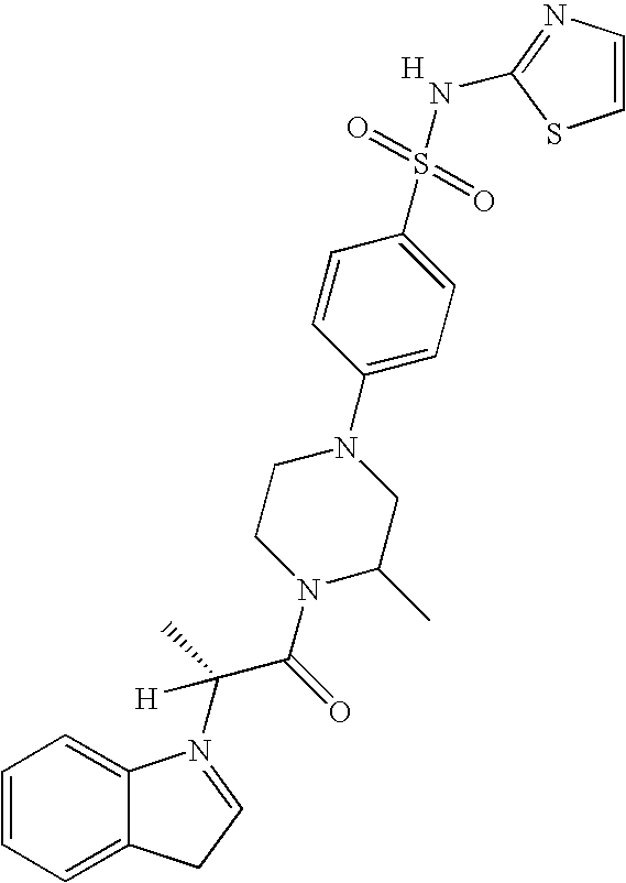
[H].C1=CC=C2C(=C1)N(C(C(=O)N1C(C)CN(C3=CC=C(S(=O)(=O)NC4=NC=CS4)C=C3)CC1)(C)[H])=CC2
